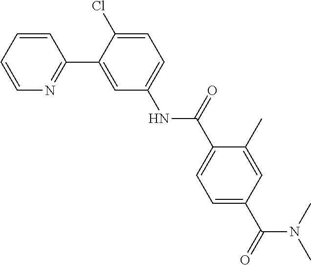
C1=CC=CN=C1C1=CC(NC(C2=CC=C(C(N(C)C)=O)C=C2C)=O)=CC=C1Cl
